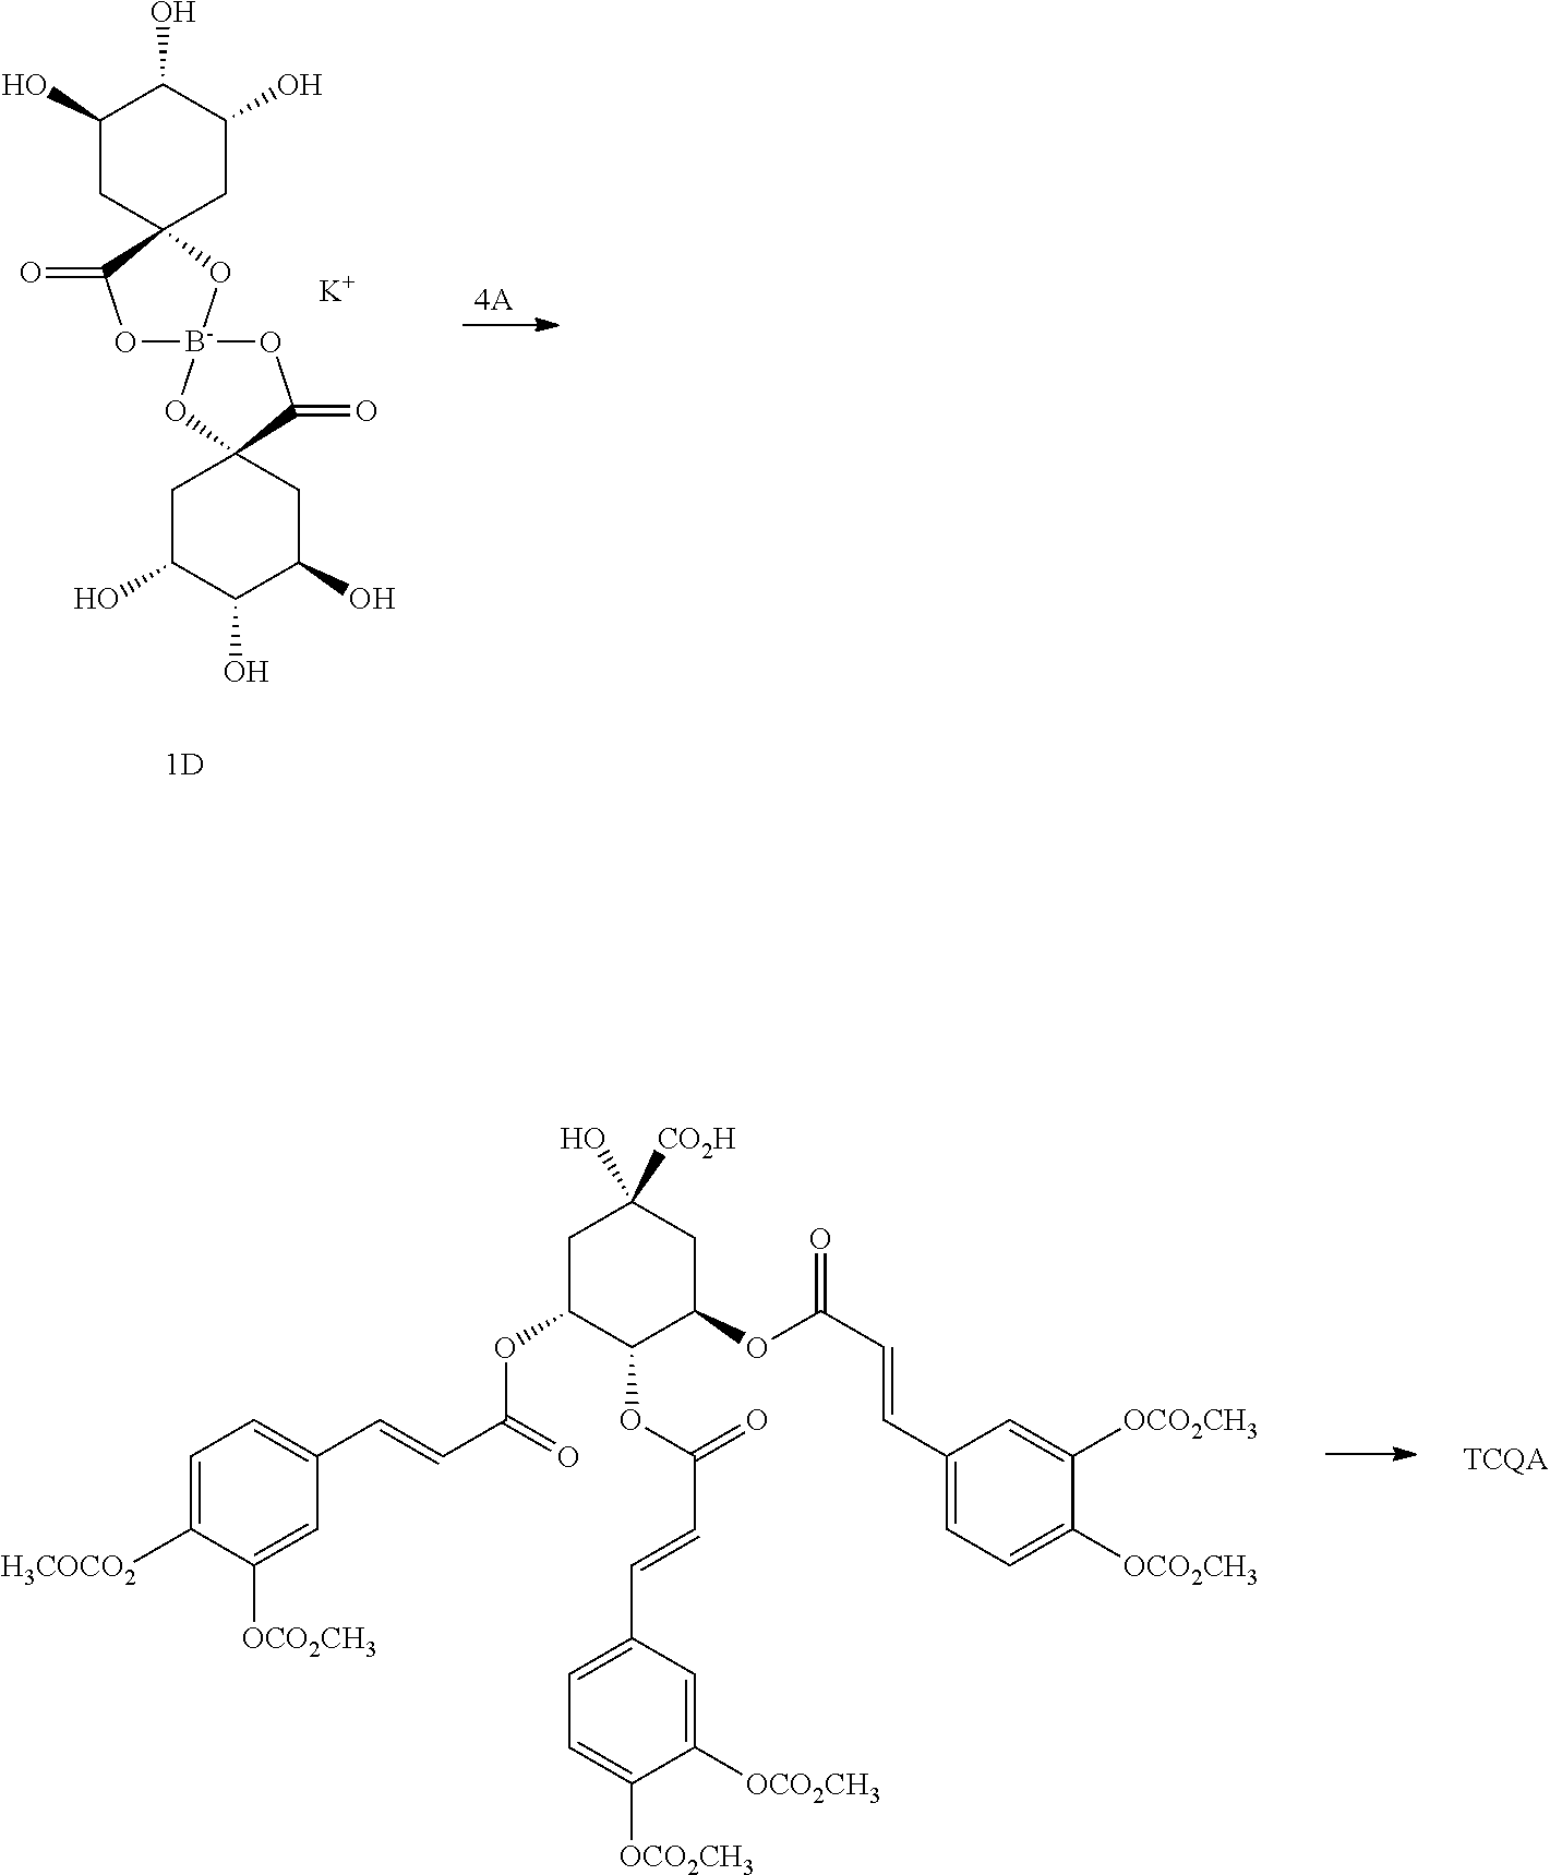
C1C(OC(C=CC2=CC=C([H3COCO2])C([OCO2CH3])=C2)=O)C(OC(C=CC2=CC=C([OCO2CH3])C([OCO2CH3])=C2)=O)C(OC(C=CC2=CC=C([OCO2CH3])C([OCO2CH3])=C2)=O)CC1(O)[CO2H].C1C(O)C(O)C(O)CC12C(=O)O[B-]1(O2)OC(=O)C2(O1)CC(O)C(O)C(O)C2.[K]
